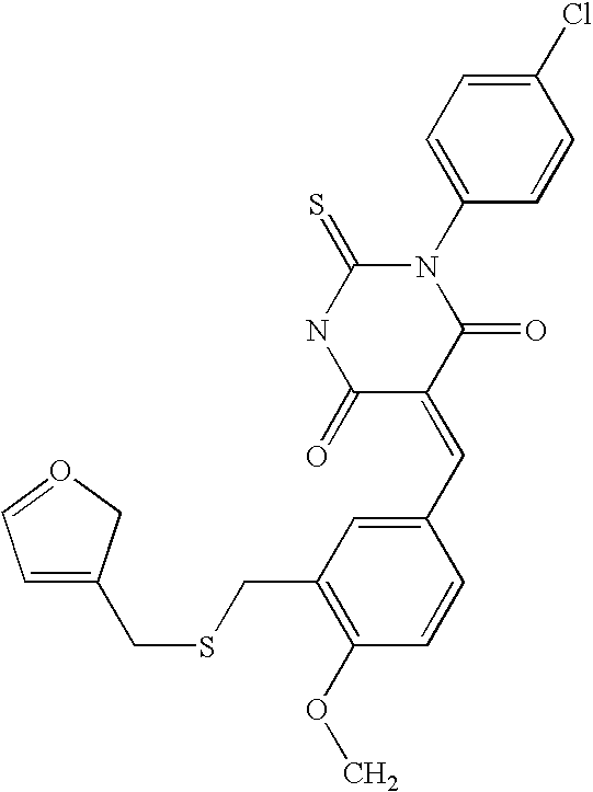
C1=C(CSCC2=C(OC)C=CC(C=C3C(=O)N(C4=CC=C(Cl)C=C4)C(=S)NC3=O)=C2)CO=C1
